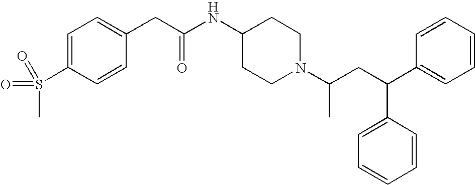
C1=C(S(=O)(=O)C)C=CC(CC(NC2CCN(C(CC(C3=CC=CC=C3)C3=CC=CC=C3)C)CC2)=O)=C1
